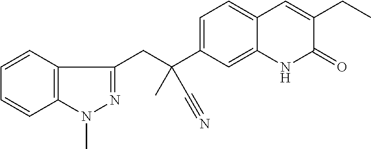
C(C(C1=CC=C2C(=C1)NC(=O)C(CC)=C2)(C)C#N)C1=NN(C)C2=C1C=CC=C2
